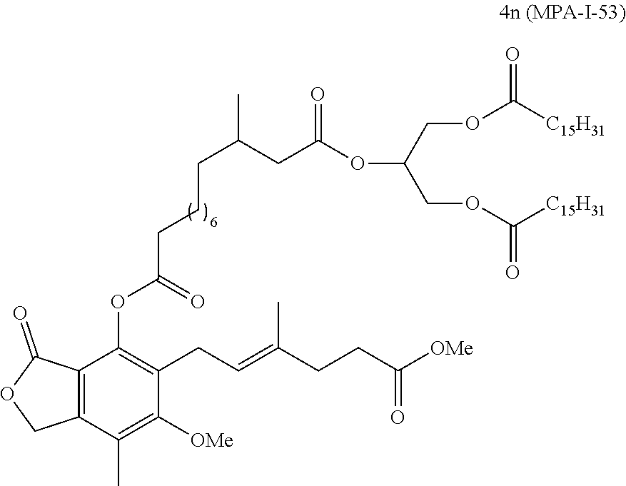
C(=C(C)CCC(=O)[OMe])CC1=C(OC(=O)CCCC(CC(=O)OC(COC([C15H31])=O)COC([C15H31])=O)C)C2=C(C(C)=C1[OMe])COC2=O
